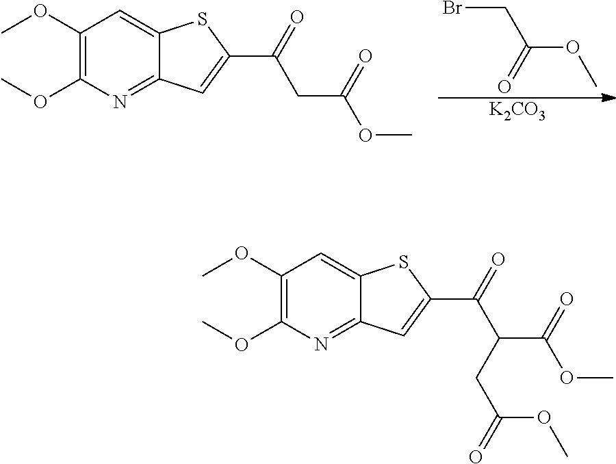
BrCC(OC)=O.[K2CO3].C1(OC)=C(OC)N=C2C(=C1)SC(C(CC(OC)=O)=O)=C2.C1(OC)=C(OC)N=C2C(=C1)SC(C(C(C(OC)=O)CC(=O)OC)=O)=C2
